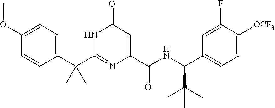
C(C1=CC=C(OC)C=C1)(C1=NC(C(NC(C2=CC=C([OCF3])C(F)=C2)C(C)(C)C)=O)=CC(=O)N1)(C)C
